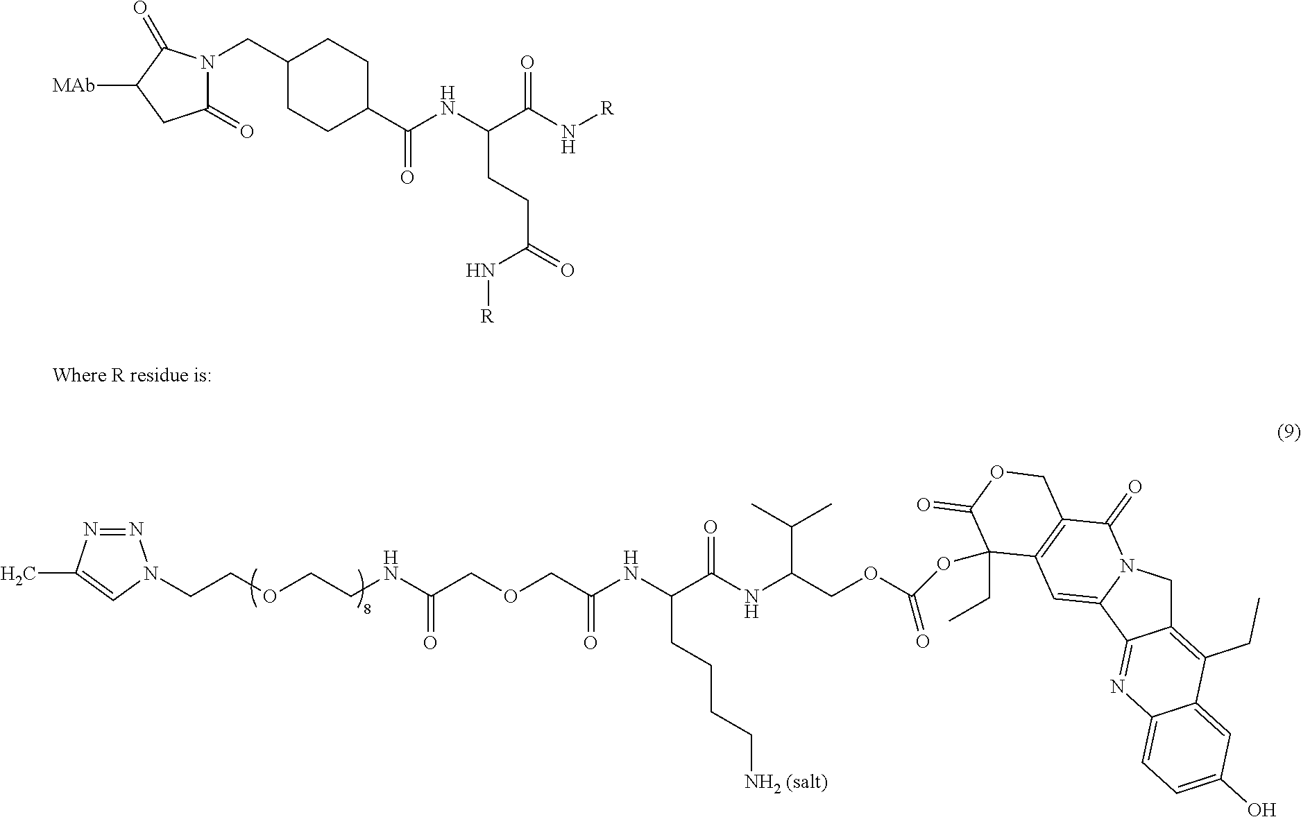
C12=C(CC)C3=CC(O)=CC=C3N=C1C1=CC3=C(C(=O)N1C2)COC(=O)C3(OC(=O)OCC(NC(C(NC(COCC(NCCOCCN1N=NC(C)=C1)=O)=O)CCCC[NH2 (salt)])=O)C(C)C)CC.N1(CC2CCC(C(NC(CCC(=O)N[R])C(=O)N[R])=O)CC2)C(=O)CC([MAb])C1=O
